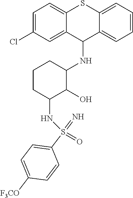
C1(NC2CCCC(NS(=O)(C3=CC=C([F3CO])C=C3)=N)C2O)C2=CC(Cl)=CC=C2SC2=CC=CC=C12
